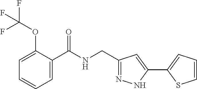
C1=C(OC(F)(F)F)C(C(NCC2=NNC(C3=CC=CS3)=C2)=O)=CC=C1
